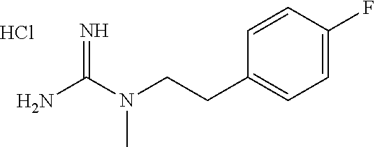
C(CN(C(N)=N)C)C1=CC=C(F)C=C1.Cl
